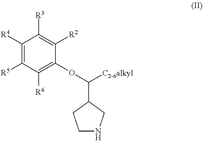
C1NCC(C(OC2=C([R6])C([R5])=C([R4])C([R3])=C2[R2])[C2-6alkyl])C1
